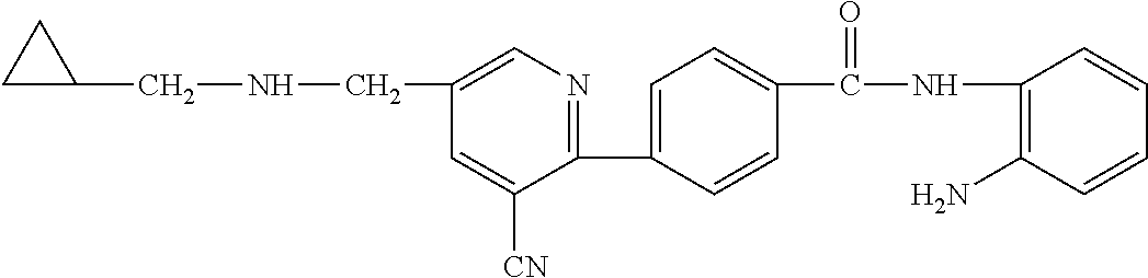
C(C1=CN=C(C2=CC=C(C(NC3=C(N)C=CC=C3)=O)C=C2)C([CN])=C1)NCC1CC1
